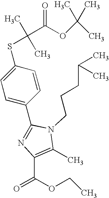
C1(C2=NC(C(OCC)=O)=C(C)N2CCCC(C)C)=CC=C(SC(C)(C)C(OC(C)(C)C)=O)C=C1
